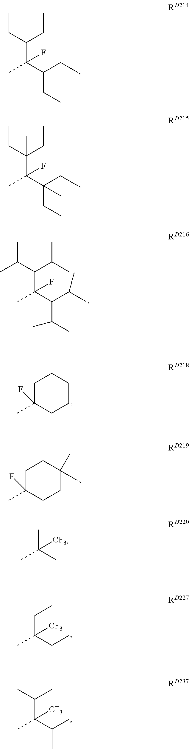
C(CC)(C(C(CC)CC)(C)F)CC.C(CC)(C(C(CC)(CC)C)(C)F)(CC)C.C(C(C)C)(C(C(C(C)C)C(C)C)(C)F)C(C)C.CC1(F)CCCCC1.C1C(C)(F)CCC(C)(C)C1.CC(CC)(CC)[CF3].C(C)(C(C(C)C)(C)[CF3])C.CC(C)(C)[CF3]
